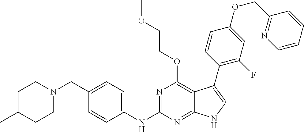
C1C(C)CCN(CC2=CC=C(NC3=NC(OCCOC)=C4C(=N3)NC=C4C3=C(F)C=C(OCC4=NC=CC=C4)C=C3)C=C2)C1
